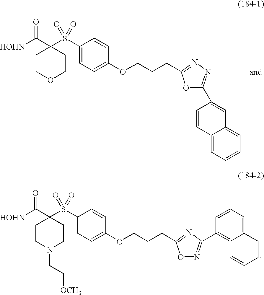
C1COCCC1(C([HOHN])=O)S(C1=CC=C(OCCCC2=NN=C(C3=CC4=CC=CC=C4C=C3)O2)C=C1)(=O)=O.C1CN(CC[OCH3])CCC1(C([HOHN])=O)S(C1=CC=C(OCCCC2=NC(C3=C4C(=CC=C3)C=CC=C4)=NO2)C=C1)(=O)=O
